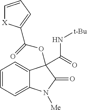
C1=CC=C2C(=C1)C(C(=O)N[t-Bu])(OC(=O)C1=CC=C[X]1)C(=O)N2[Me]
